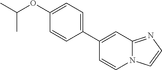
C12=NC=CN1C=CC(C1=CC=C(OC(C)C)C=C1)=C2
